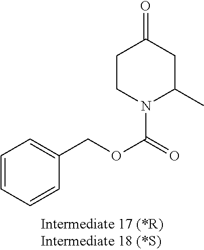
C1CN(C(=O)OCC2=CC=CC=C2)C(C)CC1=O
